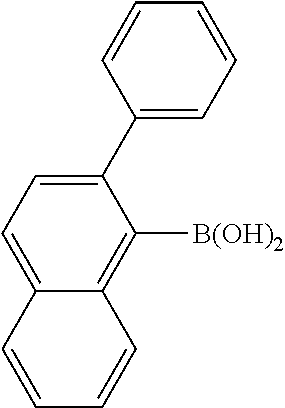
C1(C2=CC=CC=C2)=CC=C2C(=C1[B(OH)2])C=CC=C2
